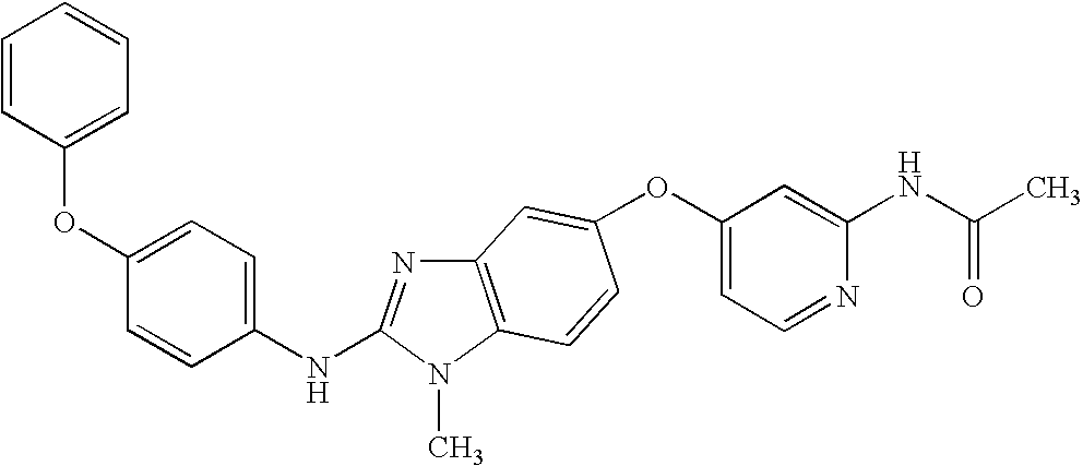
O(C1=CC=NC(NC(C)=O)=C1)C1=CC2=C(N(C)C(NC3=CC=C(OC4=CC=CC=C4)C=C3)=N2)C=C1
